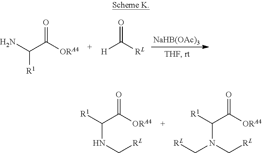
NC(C([ORA4])=O)[R1].[H]C([RL])=O.[NaHB(OAc)3].[R1]C(C([ORA4])=O)NC[RL].[R1]C(C([ORA4])=O)N(C[RL])C[RL]
